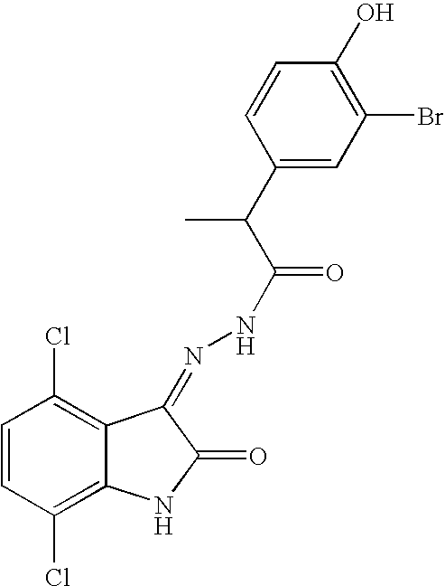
C12=C(Cl)C=CC(Cl)=C1NC(=O)C2=NNC(=O)C(C1=CC(Br)=C(O)C=C1)C
